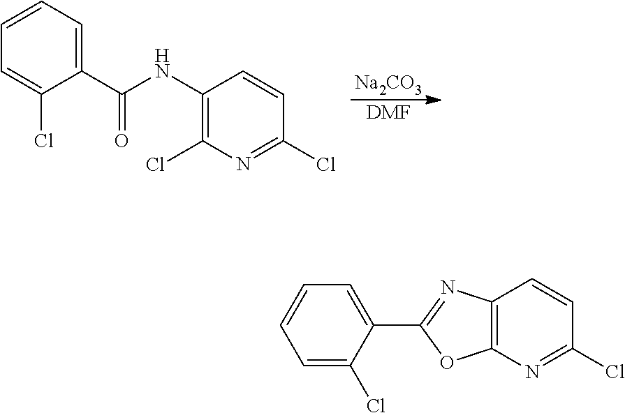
[Na2CO3].[DMF].C1=CC=C(C(NC2=C(Cl)N=C(Cl)C=C2)=O)C(Cl)=C1.C1=C(C2=NC3=C(O2)N=C(Cl)C=C3)C(Cl)=CC=C1
